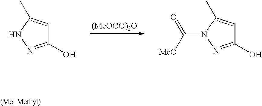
[(MeOCO)2O].C1(O)=NNC(C)=C1.C1(O)=NN(C([MeO])=O)C(C)=C1
